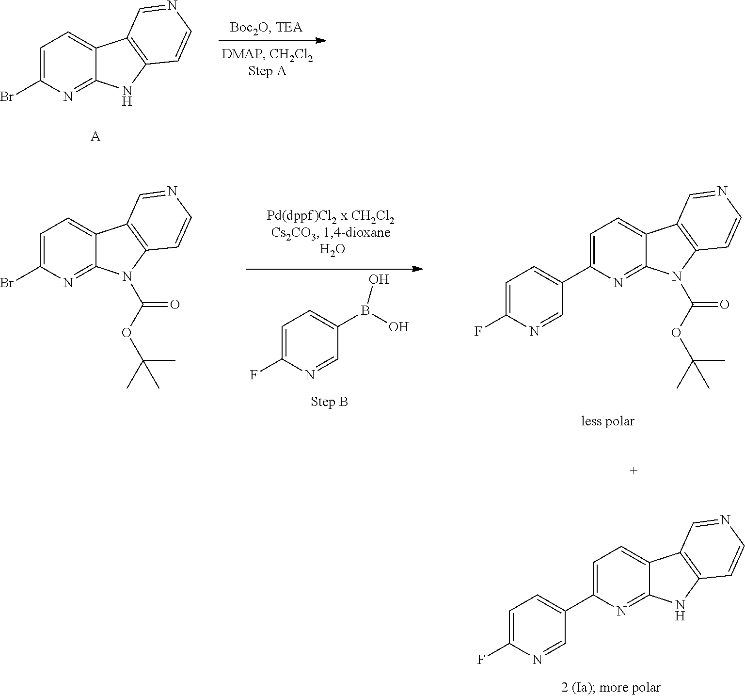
C1=C(Br)N=C2C(=C1)C1=C(N2)C=CN=C1.[A].C1=C(F)N=CC(B(O)O)=C1.C1=C(Br)N=C2C(=C1)C1=C(N2C(OC(C)(C)C)=O)C=CN=C1.C1=C(C2=CC=C(F)N=C2)N=C2C(=C1)C1=C(N2C(OC(C)(C)C)=O)C=CN=C1.C1=C(C2=CC=C(F)N=C2)N=C2C(=C1)C1=C(N2)C=CN=C1
